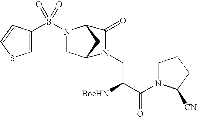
C1=C(S(N2CC3CC2C(=O)N3CC(C(N2CCCC2[CN])=O)[BocHN])(=O)=O)C=CS1
